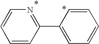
C1=CN=C(C2=CC=CC=C2)C=C1
